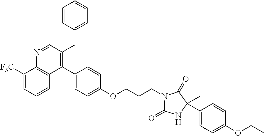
C1([F3C])=CC=CC2=C1N=CC(CC1=CC=CC=C1)=C2C1=CC=C(OCCCN2C(=O)NC(C)(C3=CC=C(OC(C)C)C=C3)C2=O)C=C1
